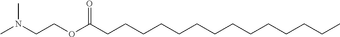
C(CCCCCCCC(OCCN(C)C)=O)CCCCCC
